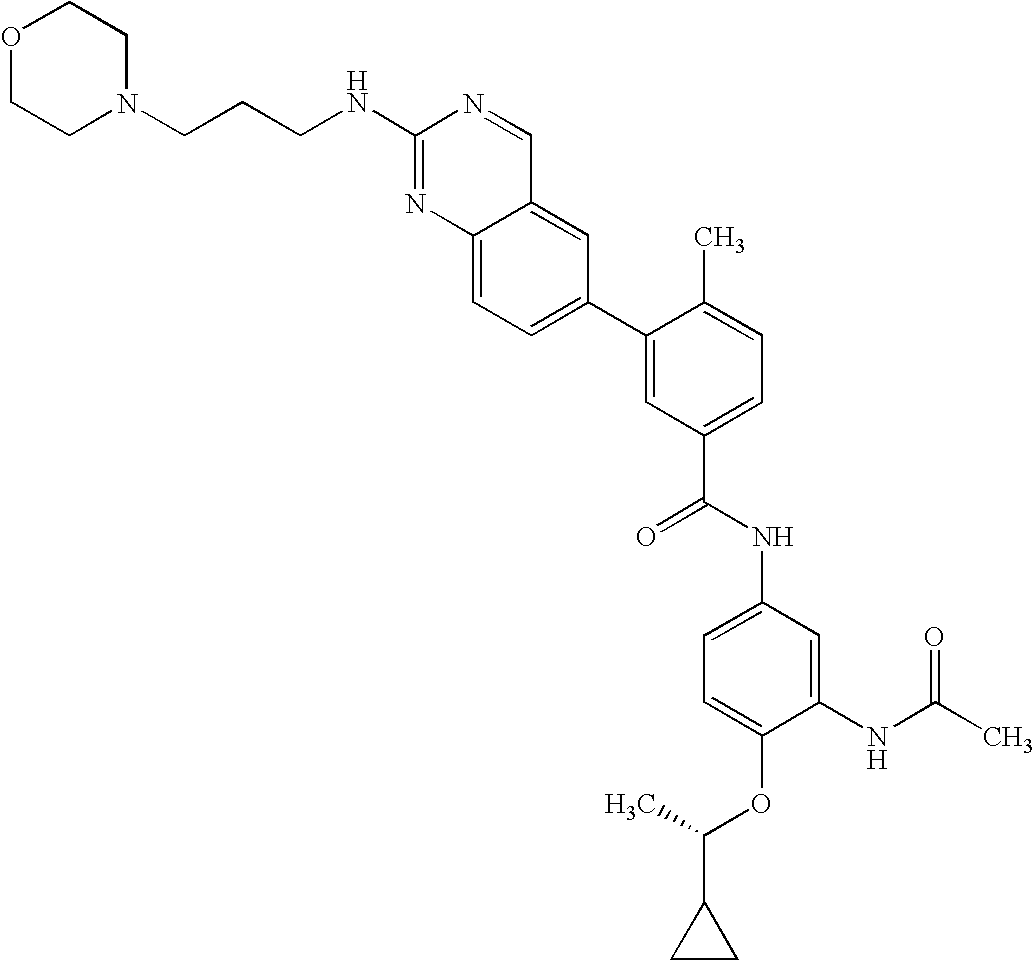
C1(NCCCN2CCOCC2)=NC2=CC=C(C3=CC(C(=O)NC4=CC=C(OC(C5CC5)C)C(NC(C)=O)=C4)=CC=C3C)C=C2C=N1
